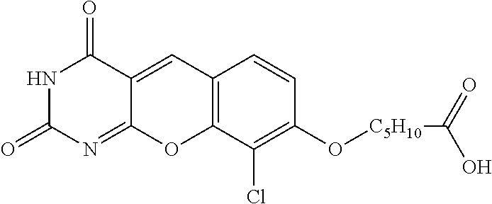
N1C(=O)N=C2C(=CC3=C(O2)C(Cl)=C(O[C5H10]C(=O)O)C=C3)C1=O
